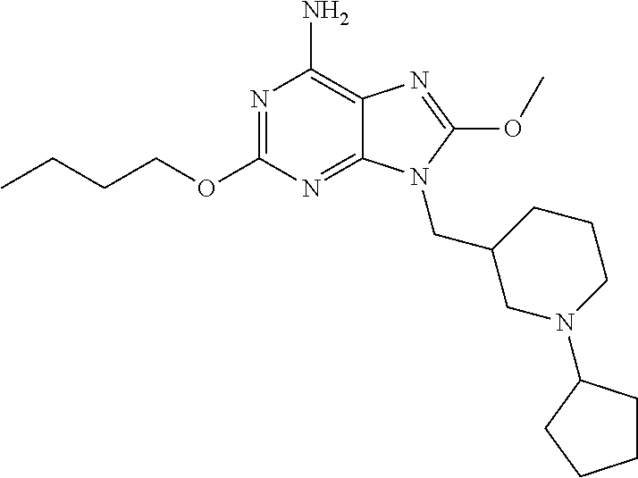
N1=C(OCCCC)N=C2C(=C1N)N=C(OC)N2CC1CN(C2CCCC2)CCC1
